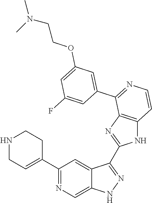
C1(C2=CCNCC2)=NC=C2C(=C1)C(C1=NC3=C(N1)C=CN=C3C1=CC(OCCN(C)C)=CC(F)=C1)=NN2
